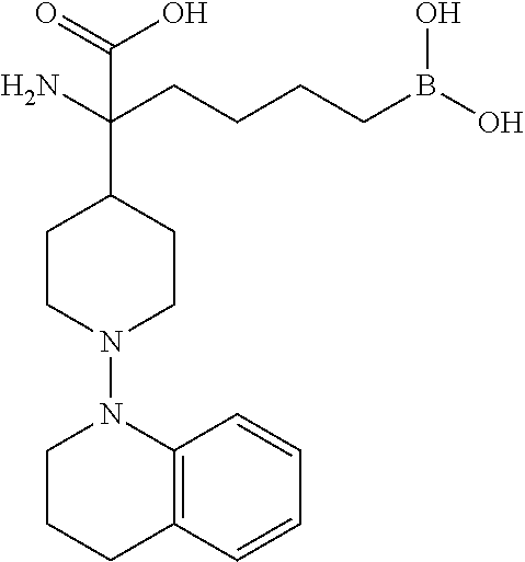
C12=C(C=CC=C1)CCCN2N1CCC(C(N)(CCCCB(O)O)C(=O)O)CC1
